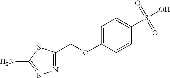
C1=C(OCC2=NN=C(N)S2)C=CC(S(O)(=O)=O)=C1
